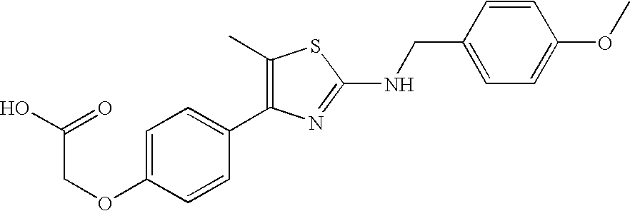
CC1=C(C2=CC=C(OCC(O)=O)C=C2)N=C(NCC2=CC=C(OC)C=C2)S1
